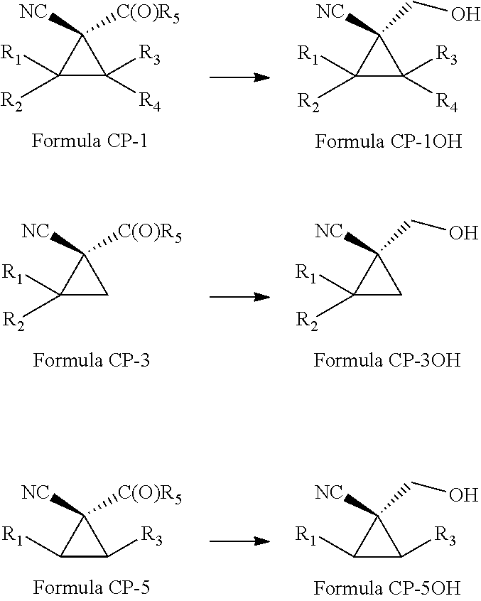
C1([R2])([R1])CC1([NC])CO.C1([R2])([R1])CC1([NC])[C(O)R5].C1([R1])C([R3])C1([NC])CO.C1([R1])C([R3])C1([NC])[C(O)R5].C1([R2])([R1])C([R4])([R3])C1([NC])[C(O)R5].C1([R2])([R1])C([R4])([R3])C1([NC])CO
